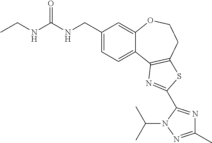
C1(CNC(NCC)=O)=CC=C2C(=C1)OCCC1=C2N=C(C2=NC(C)=NN2C(C)C)S1
